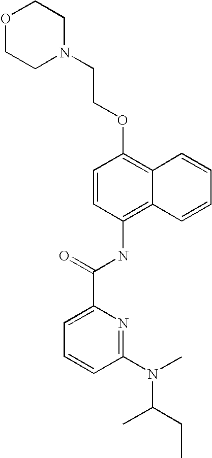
O1CCN(CCOC2=C3C(=C(NC(C4=CC=CC(N(C(CC)C)C)=N4)=O)C=C2)C=CC=C3)CC1
